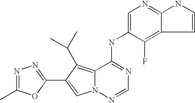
C1=C(NC2=NC=NN3C2=C(C(C)C)C(C2=NN=C(C)O2)=C3)C(F)=C2C=CNC2=N1
